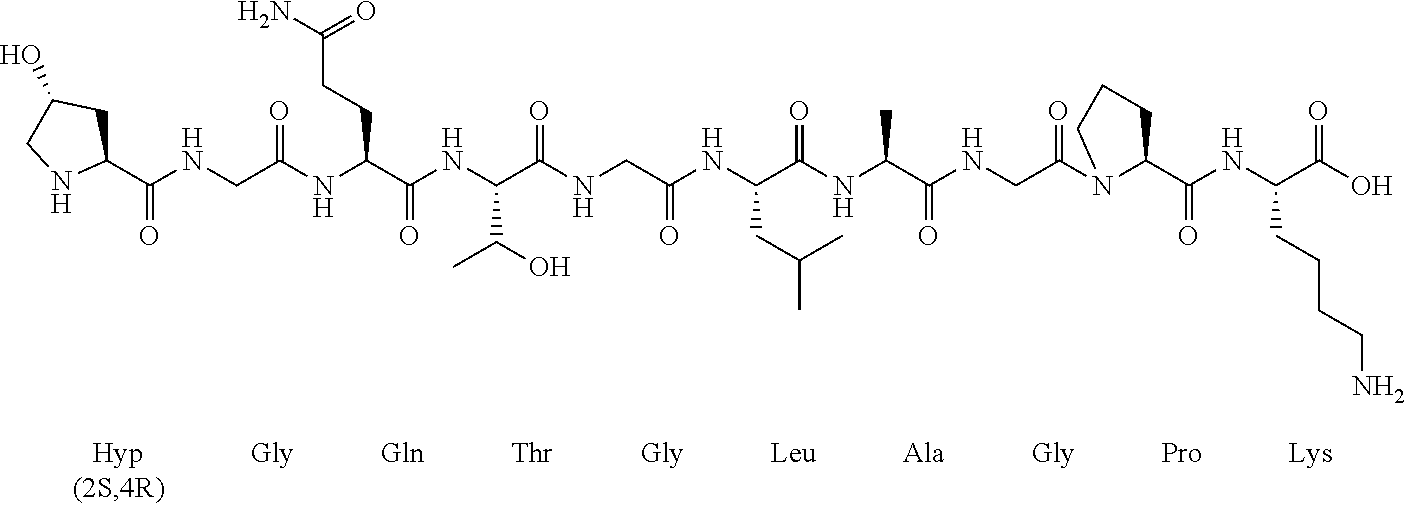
C1(C(NCC(NC(C(NC(C(NCC(NC(C(NC(C(NCC(N2C(C(NC(C(O)=O)CCCCN)=O)CCC2)=O)=O)C)=O)CC(C)C)=O)=O)C(C)O)=O)CCC(N)=O)=O)=O)CC(O)CN1
